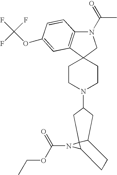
C1CN(C2CC3C4(N(C(OCC)=O)C4CC3)C2)CCC12CN(C(C)=O)C1=C2C=C(OC(F)(F)F)C=C1
